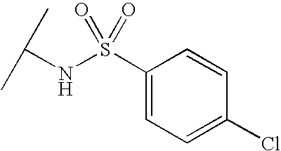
S(NC(C)C)(=O)(=O)C1=CC=C(Cl)C=C1
